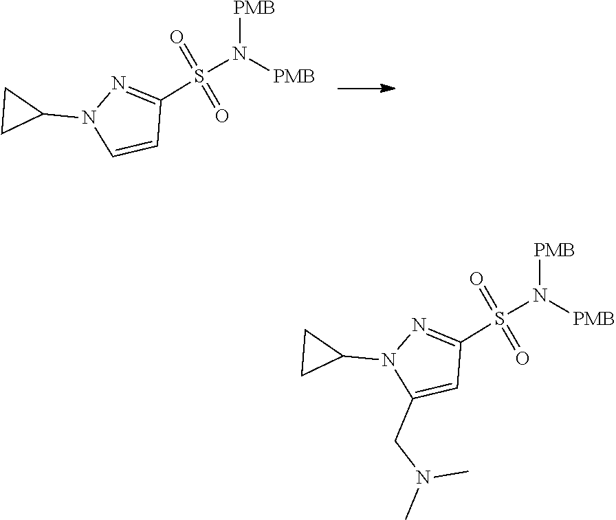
C1=CN(C2CC2)N=C1S(N([PMB])[PMB])(=O)=O.C1=C(CN(C)C)N(C2CC2)N=C1S(N([PMB])[PMB])(=O)=O
